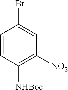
C1=CC([NHBoc])=C([NO2])C=C1Br
